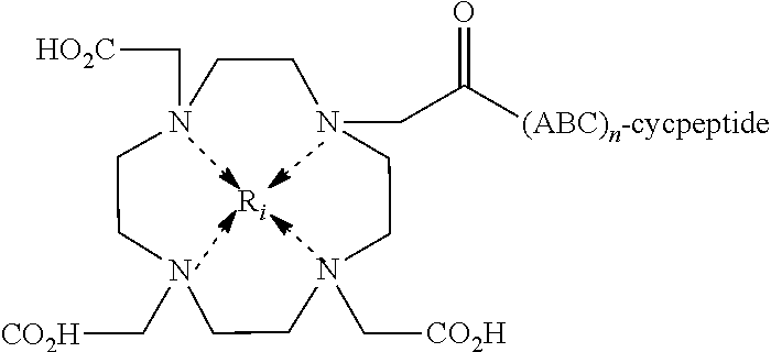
N1(C[CO2H])CCN(C[HO2C])CCN(CC([(ABC)n-cycpeptide])=O)CCN(C[CO2H])CC1
